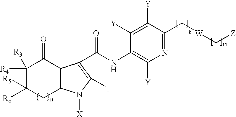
C12=C(C(=O)C([R4])([R3])C([R6])([R5])C1)C(C(=O)NC1=C([Y])N=C(C[W]C[Z])C([Y])=C1[Y])=C([T])N2[X]
